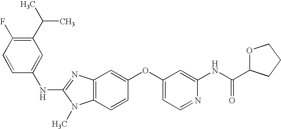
N(C1=NC2=C(N1C)C=CC(OC1=CC=NC(NC(C3OCCC3)=O)=C1)=C2)C1=CC(C(C)C)=C(F)C=C1
